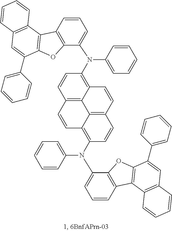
C1(N(C2=CC=CC3=C2OC2=C3C3=C(C=C2C2=CC=CC=C2)C=CC=C3)C2=CC=CC=C2)=C2C3=C(C=C1)C=CC1=C(N(C4=CC=CC5=C4OC4=C5C5=C(C=C4C4=CC=CC=C4)C=CC=C5)C4=CC=CC=C4)C=CC(=C31)C=C2
